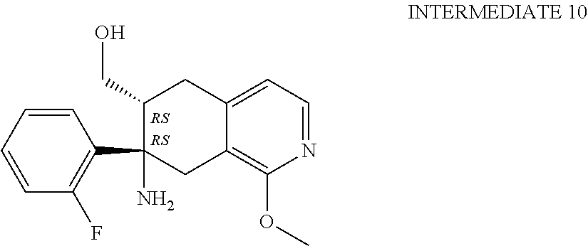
C1=C2C(=C(OC)N=C1)CC(N)(C1=C(F)C=CC=C1)C(CO)C2
